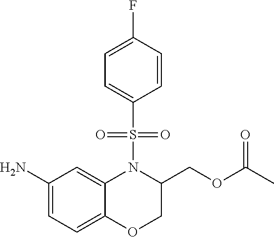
C1=C(N)C=C2C(=C1)OCC(COC(C)=O)N2S(C1=CC=C(F)C=C1)(=O)=O
